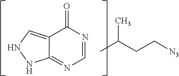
C12=CNNC1=NC=NC2=O.CC(CC[N3])C
